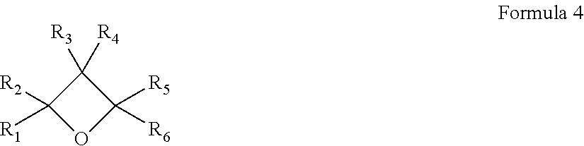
C1([R2])([R1])OC([R5])([R6])C1([R3])[R4]
